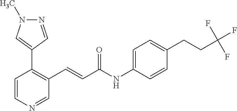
N1=CC(C2=C(C=CC(NC3=CC=C(CCC(F)(F)F)C=C3)=O)C=NC=C2)=CN1C
